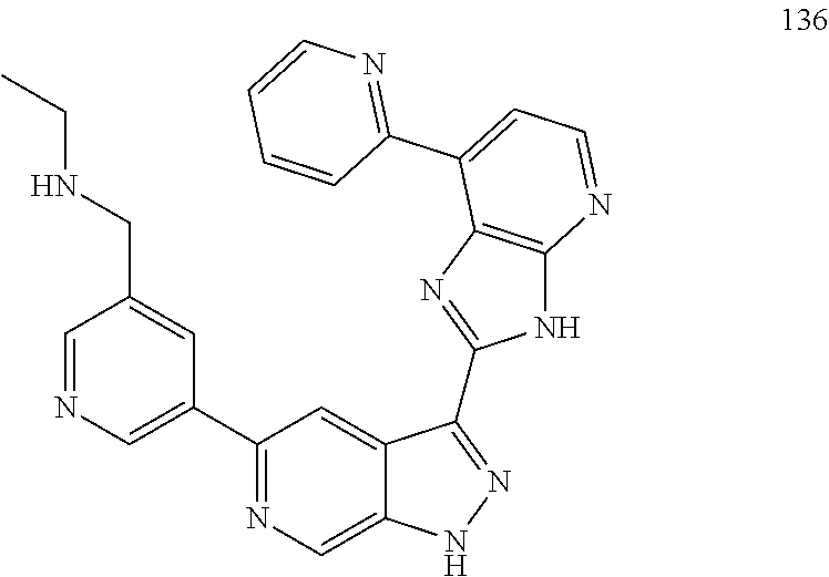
C1(C2=CN=CC(CNCC)=C2)=NC=C2C(=C1)C(C1=NC3=C(N1)N=CC=C3C1=NC=CC=C1)=NN2
